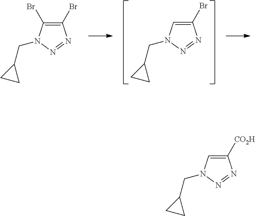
C1(Br)=CN(CC2CC2)N=N1.C1(Br)=C(Br)N(CC2CC2)N=N1.C1([CO2H])=CN(CC2CC2)N=N1
